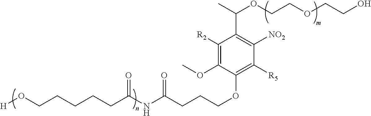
C1([R2])=C(OC)C(OCCCC(NC(CCCCCO[H])=O)=O)=C([R5])C([NO2])=C1C(C)OCCOCCO
